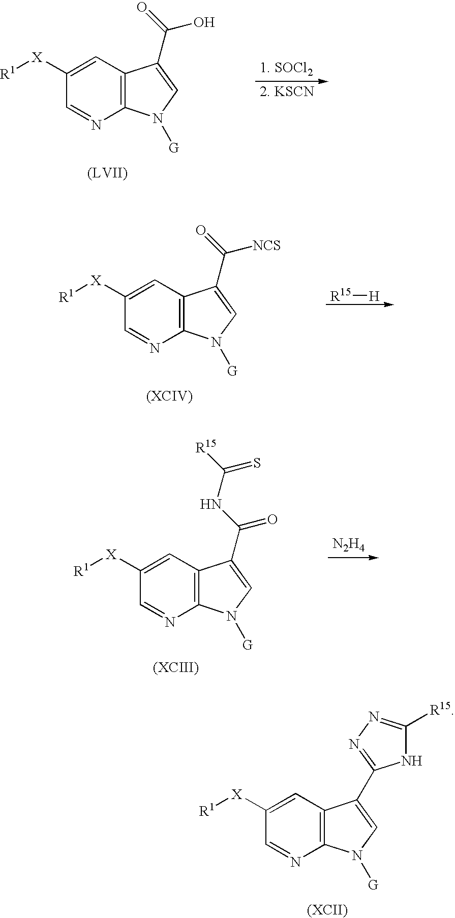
C1([X][R1])=CC2=C(N=C1)N([G])C=C2C(=O)O.C1([X][R1])=CC2=C(N=C1)N([G])C=C2C(=O)[NCS].[R15][H].C1([X][R1])=CC2=C(N=C1)N([G])C=C2C(NC([R15])=S)=O.[N2H4].C1([X][R1])=CC2=C(N=C1)N([G])C=C2C1=NN=C([R15])N1
